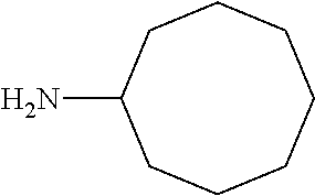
NC1CCCCCCC1
